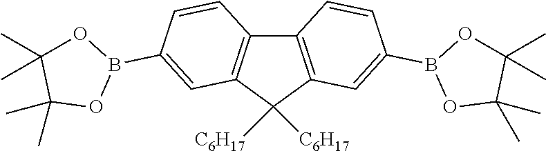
C12=C(C=C(B3OC(C)(C)C(C)(C)O3)C=C1)C([C6H17])([C6H17])C1=C2C=CC(B2OC(C)(C)C(C)(C)O2)=C1
